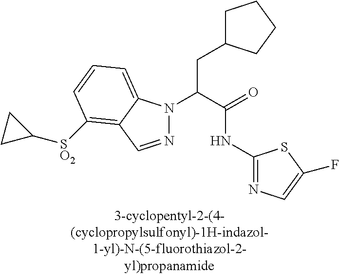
N1=CC2=C([SO2]C3CC3)C=CC=C2N1C(C(=O)NC1=NC=C(F)S1)CC1CCCC1
